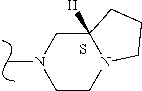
C1C2([H])N(CCN1C)CCC2.S
